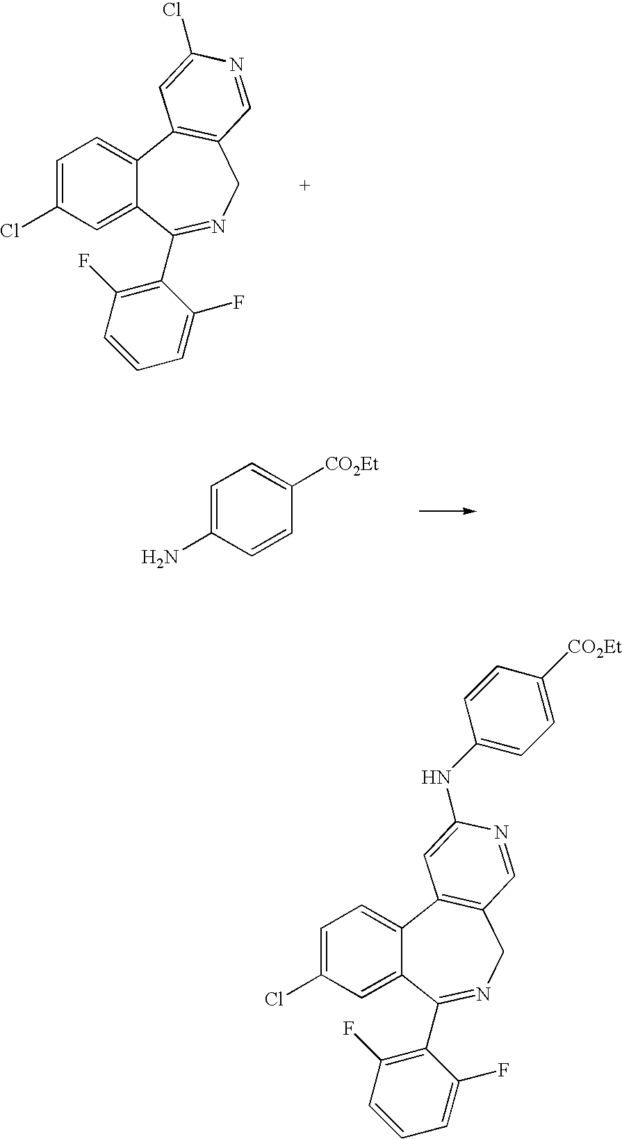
C12=CC=C(Cl)C=C1C(C1=C(F)C=CC=C1F)=NCC1=C2C=C(Cl)N=C1.C1([CO2Et])=CC=C(N)C=C1.C12=CC=C(Cl)C=C1C(C1=C(F)C=CC=C1F)=NCC1=C2C=C(NC2=CC=C([CO2Et])C=C2)N=C1
